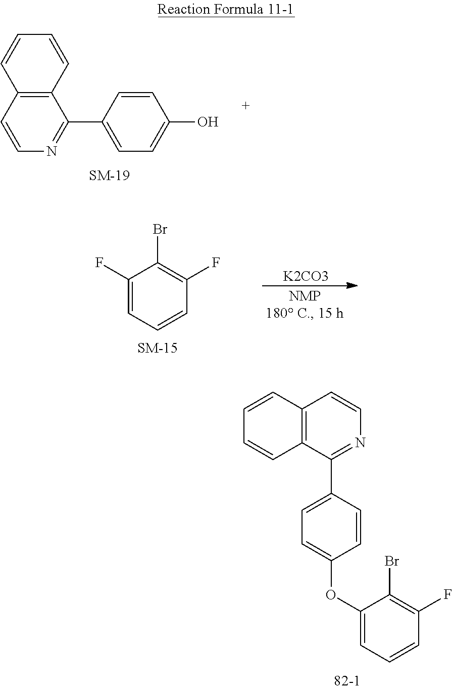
C12=C(C=CN=C1C1=CC=C(O)C=C1)C=CC=C2.C1(F)=CC=CC(F)=C1Br.[K2CO3].C1(OC2=CC=C(C3=NC=CC4=C3C=CC=C4)C=C2)=CC=CC(F)=C1Br
